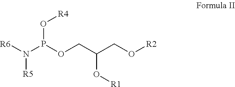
N([R5])([R6])P(OCC(CO[R2])O[R1])O[R4]
